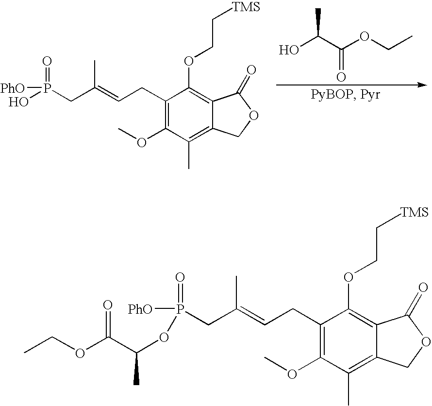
C1(CC=C(CP(O)(=O)[PhO])C)=C(OC)C(C)=C2C(=C1OCC[TMS])C(=O)OC2.C(=O)(OCC)C(O)C.C1(CC=C(CP(=O)([PhO])OC(C(=O)OCC)C)C)=C(OC)C(C)=C2C(=C1OCC[TMS])C(=O)OC2
